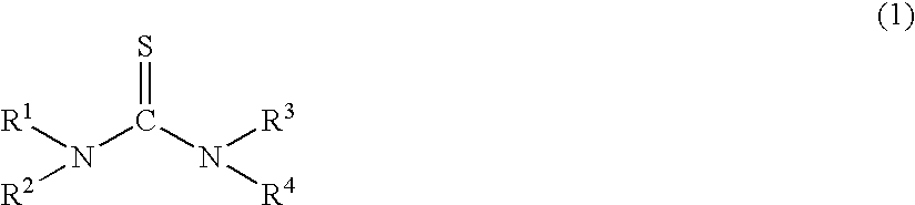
N(C(N([R3])[R4])=S)([R1])[R2]
